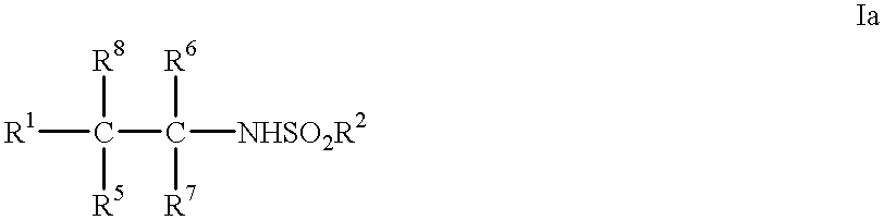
[R1]C(C([R7])([R6])[NHSO2R2])([R8])[R5]
